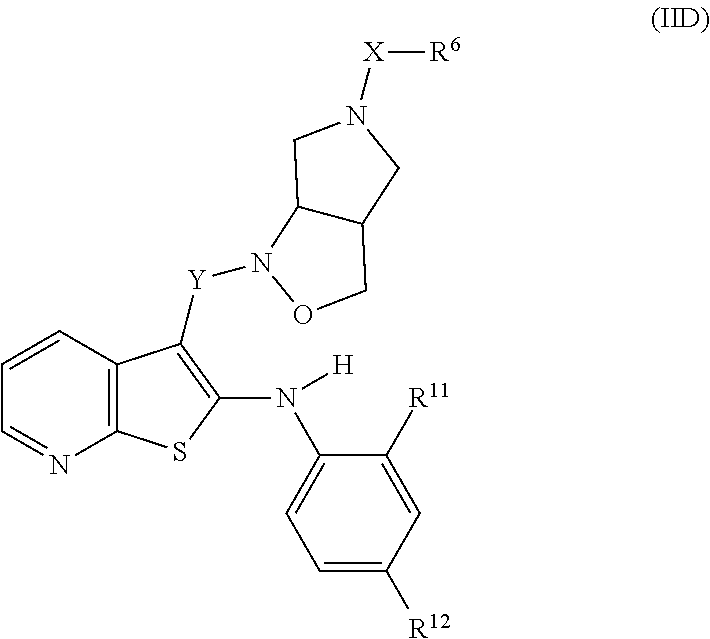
C1=NC2=C(C=C1)C([Y]N1C3C(CN([X][R6])C3)CO1)=C(N(C1=CC=C([R12])C=C1[R11])[H])S2
